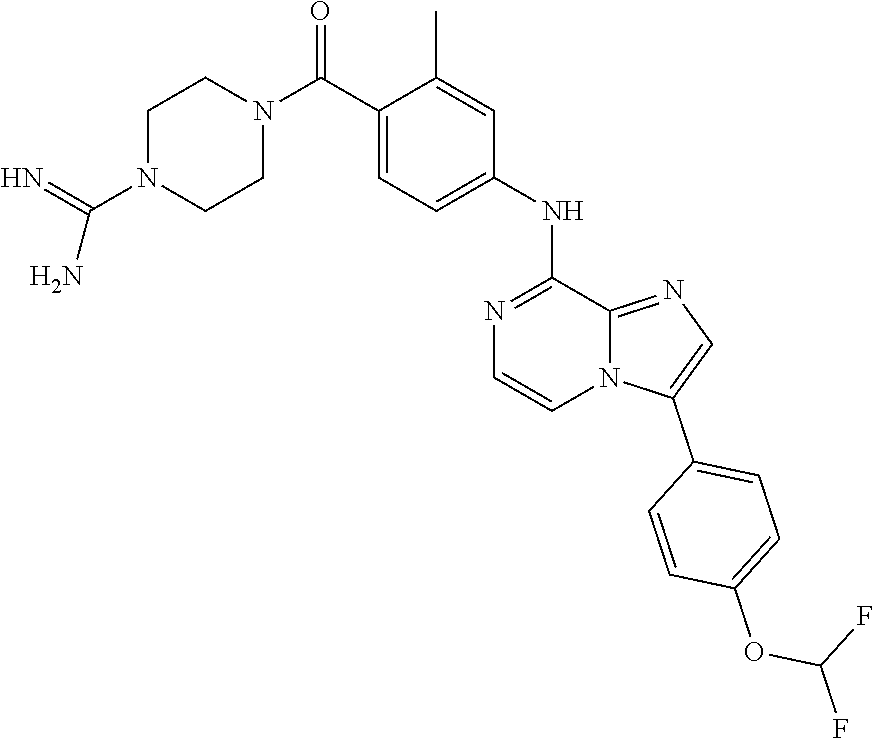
C1(NC2=CC=C(C(N3CCN(C(=N)N)CC3)=O)C(C)=C2)=NC=CN2C1=NC=C2C1=CC=C(OC(F)F)C=C1
